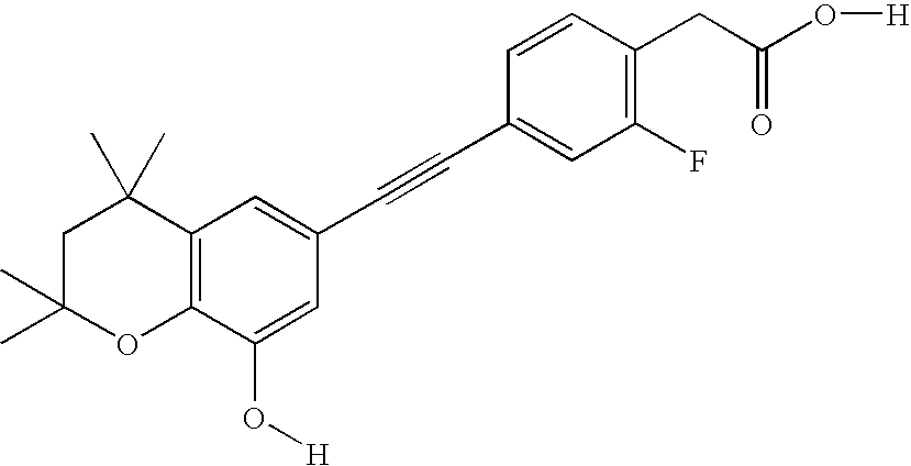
C1(F)=C(CC(O[H])=O)C=CC(C#CC2=CC3=C(C(O[H])=C2)OC(C)(C)CC3(C)C)=C1
